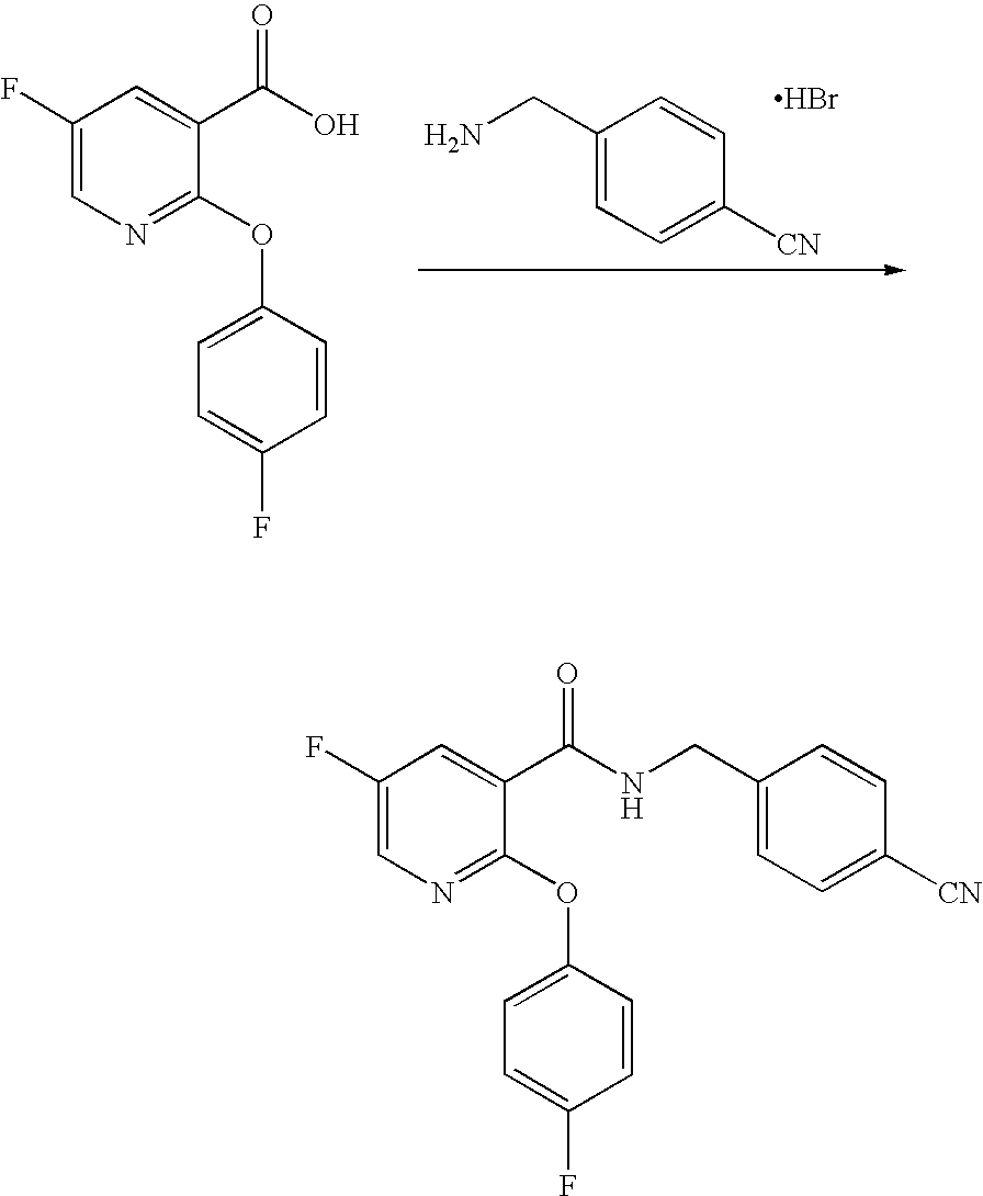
C1(CN)=CC=C([CN])C=C1.Br.C1(F)=CN=C(OC2=CC=C(F)C=C2)C(C(O)=O)=C1.C1(F)=CN=C(OC2=CC=C(F)C=C2)C(C(NCC2=CC=C([CN])C=C2)=O)=C1
